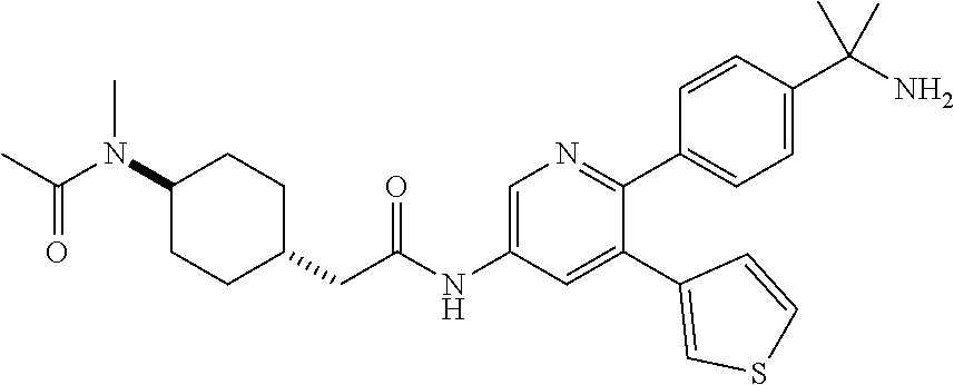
C1(N(C(C)=O)C)CCC(CC(NC2=CN=C(C3=CC=C(C(N)(C)C)C=C3)C(C3=CSC=C3)=C2)=O)CC1
